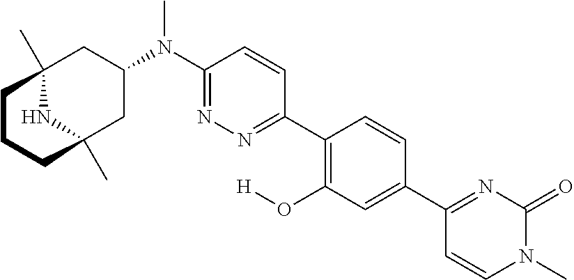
C12(C)NC(C)(CC(N(C3=NN=C(C4=C(O[H])C=C(C5=NC(=O)N(C)C=C5)C=C4)C=C3)C)C1)CCC2
